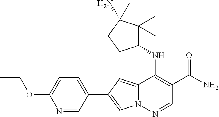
N12C(=CC(C3=CC=C(OCC)N=C3)=C1)C(NC1C(C)(C)C(N)(C)CC1)=C(C(N)=O)C=N2
